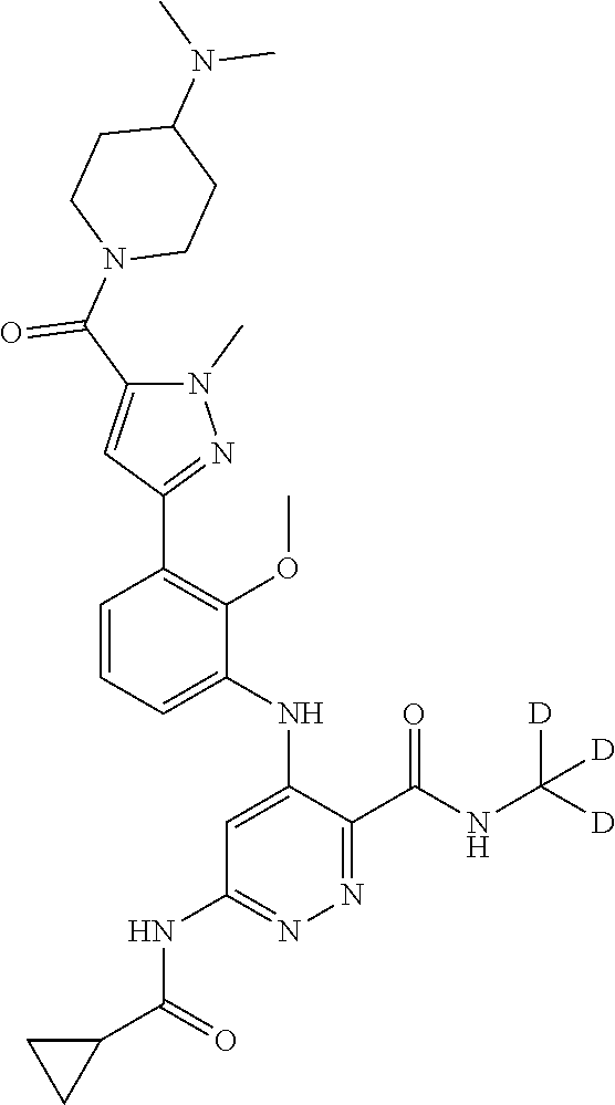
C1=C(NC2=CC(NC(C3CC3)=O)=NN=C2C(NC([D])([D])[D])=O)C(OC)=C(C2=NN(C)C(C(N3CCC(N(C)C)CC3)=O)=C2)C=C1
